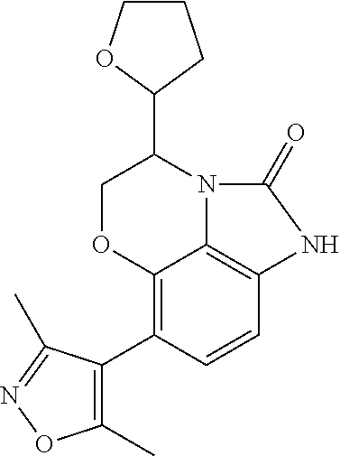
C12=C(C3=C(C)ON=C3C)C=CC3=C1N(C(C1CCCO1)CO2)C(=O)N3
